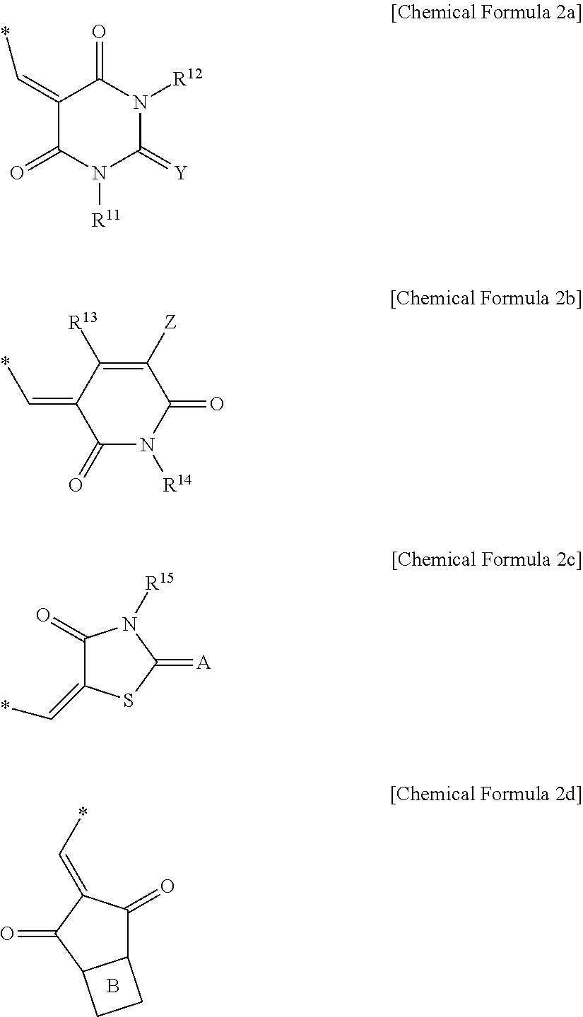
C12C(=O)C(=C*)C(=O)C1CC2.B.C1(=C*)C(=O)N([R11])C(=[Y])N([R12])C1=O.C1(=O)N([R14])C(=O)C([Z])=C([R13])C1=C*.C1(=O)C(=C*)SC(=[A])N1[R15]
